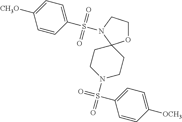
O1CCN(S(C2=CC=C([CH3O])C=C2)(=O)=O)C12CCN(S(=O)(=O)C1=CC=C([OCH3])C=C1)CC2
